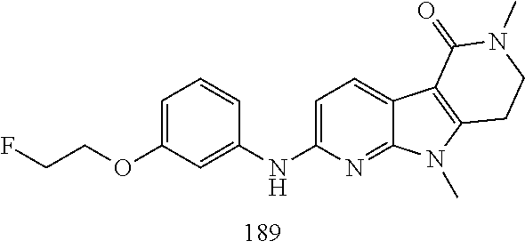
C1=C(OCCF)C=C(NC2=CC=C3C(=N2)N(C)C2=C3C(=O)N(C)CC2)C=C1
